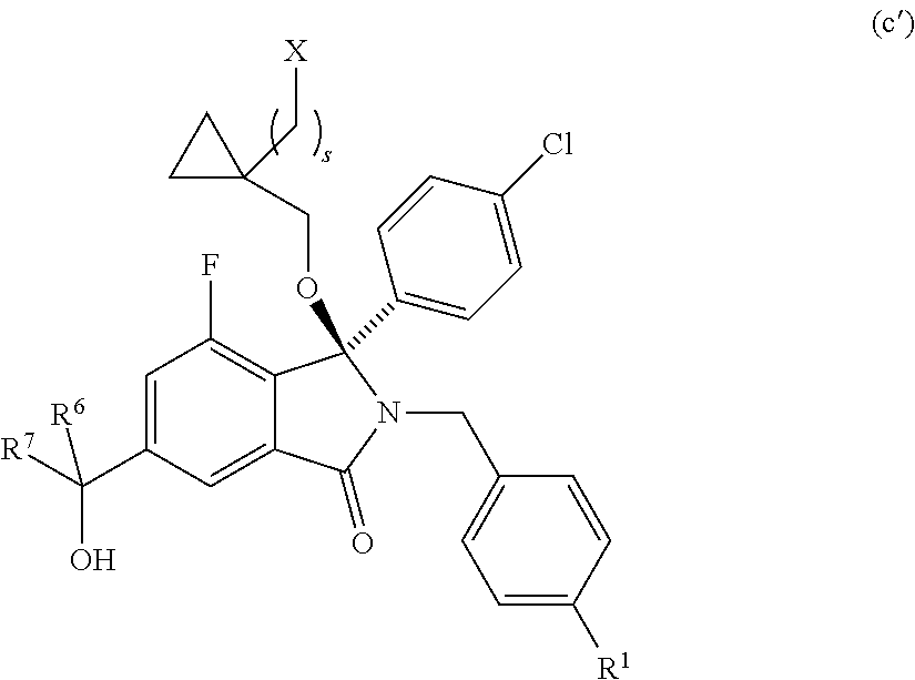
C1=C(C([R7])(O)[R6])C=C2C(=C1F)C(C1=CC=C(Cl)C=C1)(OCC1(C[X])CC1)N(CC1=CC=C([R1])C=C1)C2=O
